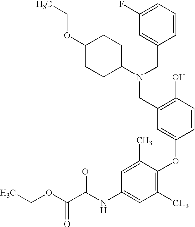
CCOC(C(NC1=CC(C)=C(OC2=CC(CN(CC3=CC(F)=CC=C3)C3CCC(OCC)CC3)=C(O)C=C2)C(C)=C1)=O)=O
